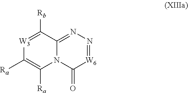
[W3]1=C([Rb])C2=NN=[W6]C(=O)N2C([Ra])=C1[Ra]
